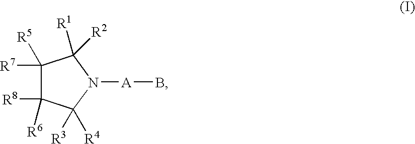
C1([R7])([R5])C([R8])([R6])C([R3])([R4])N([A]B)C1([R1])[R2]
